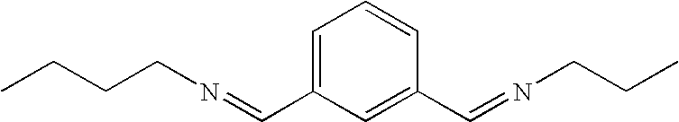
C1=C(C=NCCCC)C=C(C=NCCC)C=C1
